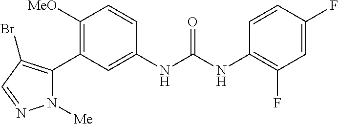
C1([OMe])=C(C2=C(Br)C=NN2[Me])C=C(NC(=O)NC2=C(F)C=C(F)C=C2)C=C1
